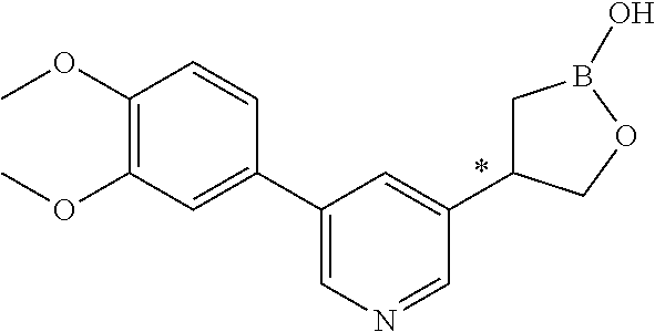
C1(C2=CN=CC(C3CB(O)OC3)=C2)=CC(OC)=C(OC)C=C1
